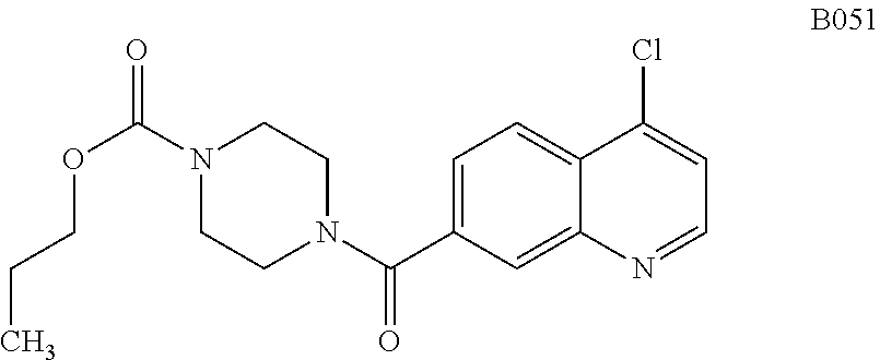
C1=C(C(N2CCN(C(=O)OCCC)CC2)=O)C=C2C(=C1)C(Cl)=CC=N2
